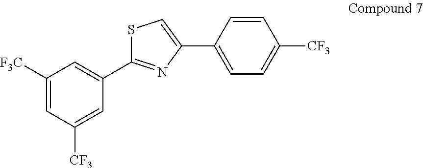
C1([F3C])=CC([CF3])=CC(C2=NC(C3=CC=C([CF3])C=C3)=CS2)=C1
